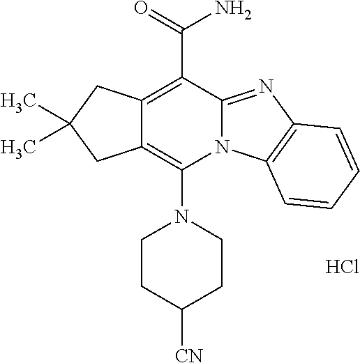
Cl.C12=C(C(=O)N)C3=NC4=C(N3C(N3CCC([CN])CC3)=C1CC(C)(C)C2)C=CC=C4
